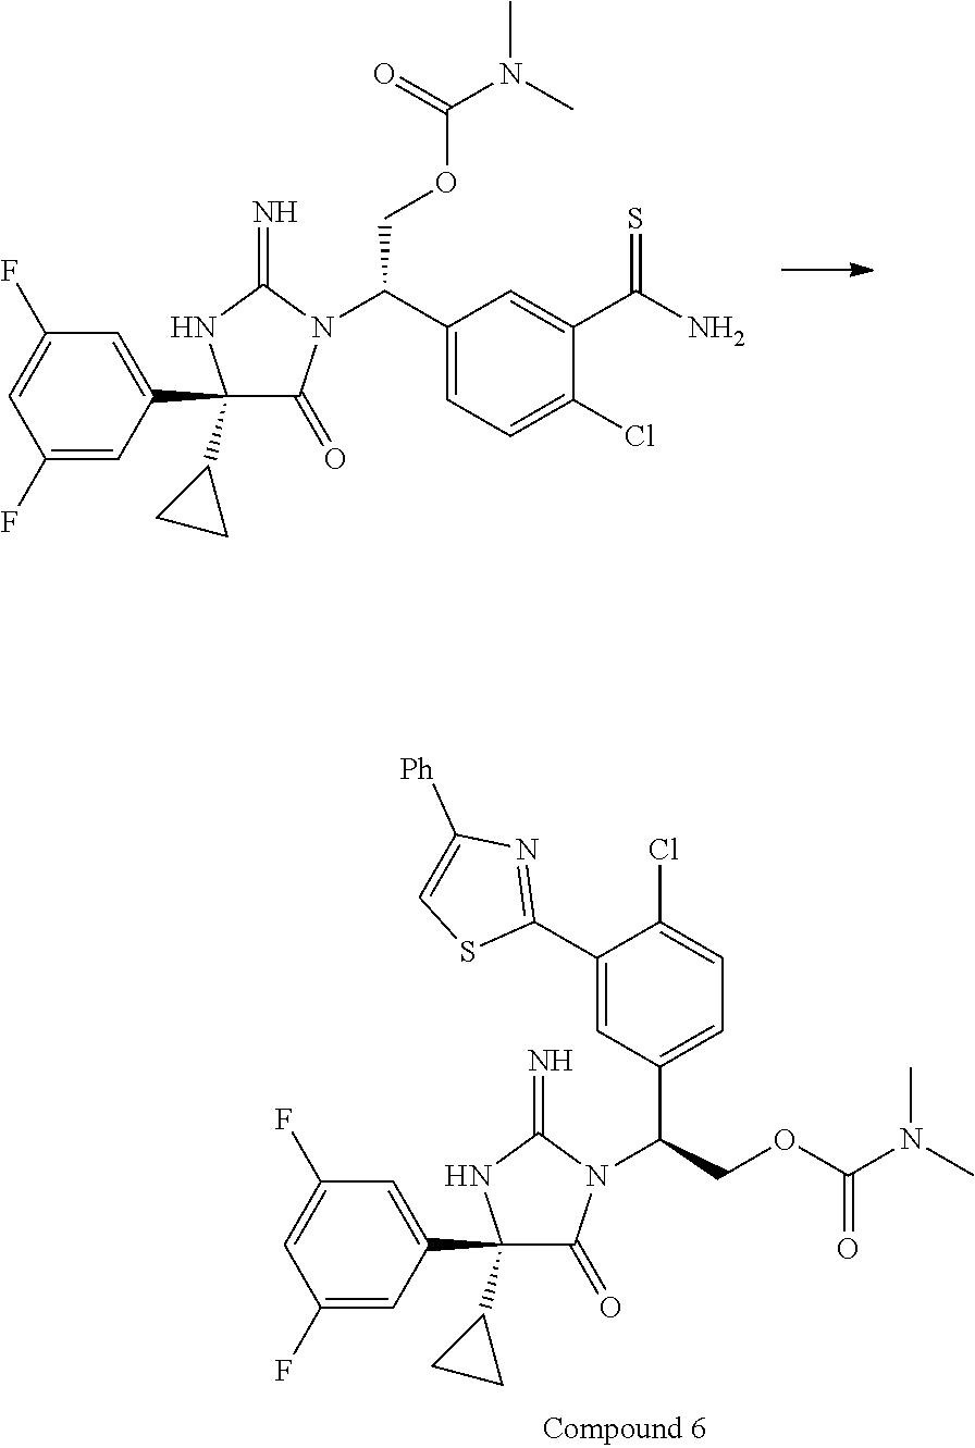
C1(C2=CC(F)=CC(F)=C2)(C2CC2)C(=O)N(C(C2=CC=C(Cl)C(C(N)=S)=C2)COC(N(C)C)=O)C(=N)N1.C1(C2=CC(F)=CC(F)=C2)(C2CC2)C(=O)N(C(COC(N(C)C)=O)C2=CC=C(Cl)C(C3=NC([Ph])=CS3)=C2)C(=N)N1
